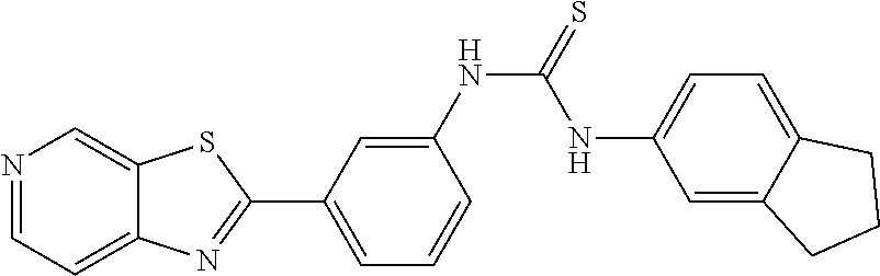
N1=CC=C2C(=C1)SC(C1=CC=CC(NC(=S)NC3=CC=C4C(=C3)CCC4)=C1)=N2
